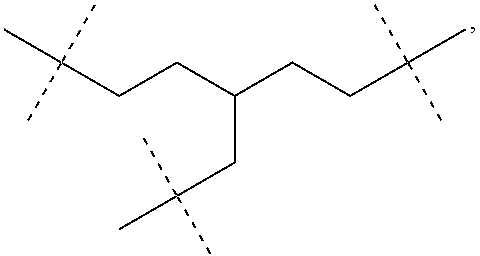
C(CCC(CCC(C)(C)C)CC(C)(C)C)(C)(C)C
